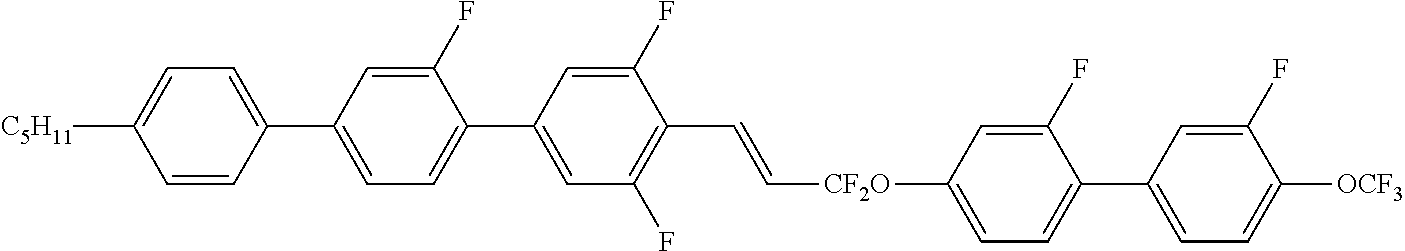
C1=C(C2=CC=C(C3=CC(F)=C(C=C[CF2O]C4=CC=C(C5=CC=C([OCF3])C(F)=C5)C(F)=C4)C(F)=C3)C(F)=C2)C=CC([C5H11])=C1
